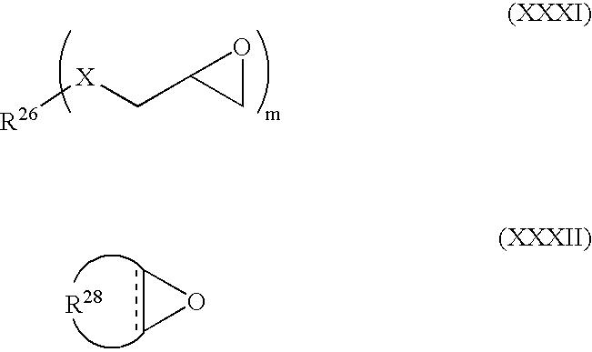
[R26][X]CC1CO1.c1cO1.[R28]
